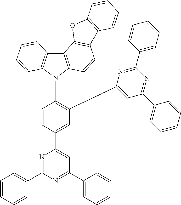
C12=C(N(C3=C(C4=CC(C5=CC=CC=C5)=NC(C5=CC=CC=C5)=N4)C=C(C4=CC(C5=CC=CC=C5)=NC(C5=CC=CC=C5)=N4)C=C3)C3=C1C1=C(C=C3)C3=C(O1)C=CC=C3)C=CC=C2
